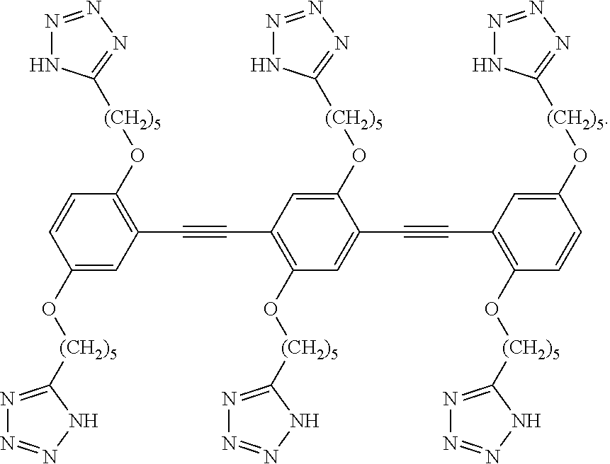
C1(O[(CH2)5]C2=NN=NN2)=CC(C#CC2=C(O[(CH2)5]C3=NN=NN3)C=C(C#CC3=C(O[(CH2)5]C4=NN=NN4)C=CC(O[(CH2)5]C4=NN=NN4)=C3)C(O[(CH2)5]C3=NN=NN3)=C2)=C(O[(CH2)5]C2=NN=NN2)C=C1
